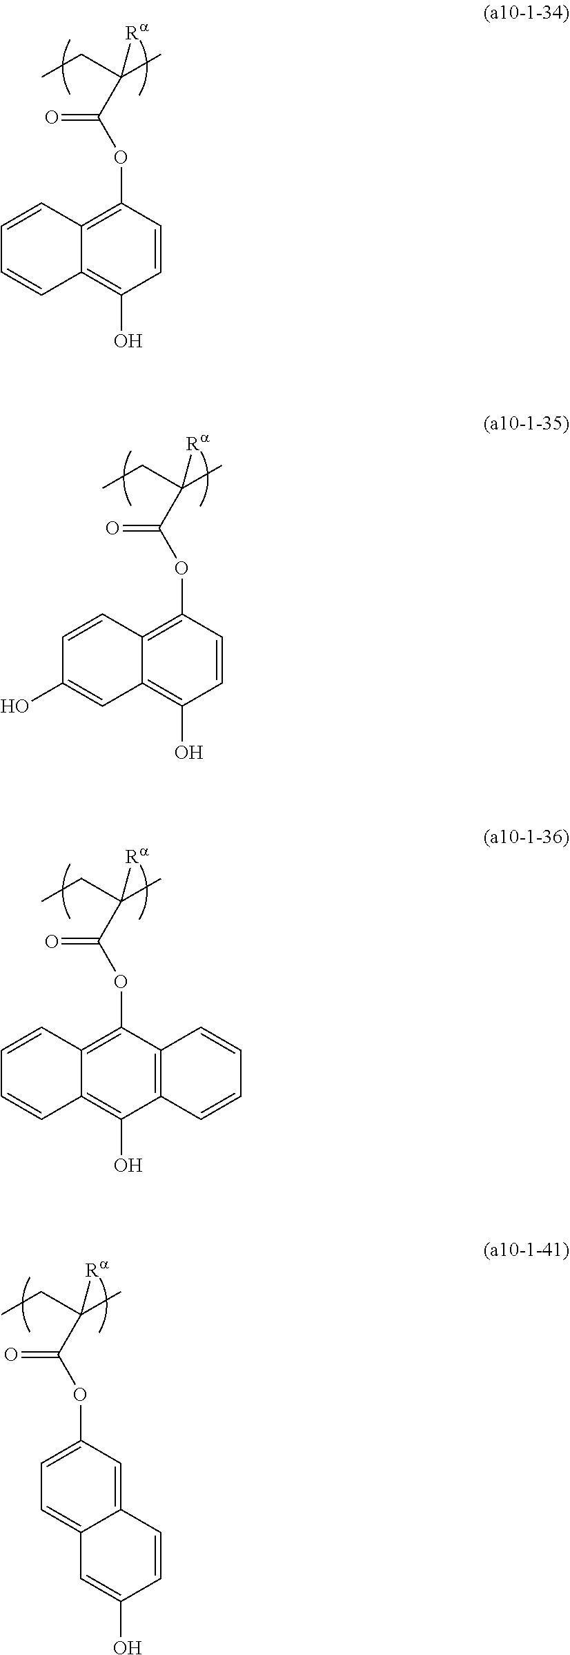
C(CC)(C)([Ra])C(OC1=C2C(=C(O)C=C1)C=CC=C2)=O.C(CC)(C)([Ra])C(OC1=C2C(=C(O)C=C1)C=C(O)C=C2)=O.C(CC)(C)([Ra])C(OC1=C2C(=C(O)C3=C1C=CC=C3)C=CC=C2)=O.C(CC)(C)([Ra])C(OC1=CC=C2C(=C1)C=CC(O)=C2)=O
